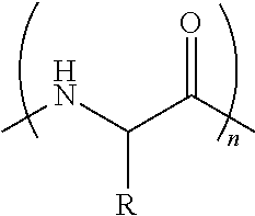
O=C(C([R])NC)C
